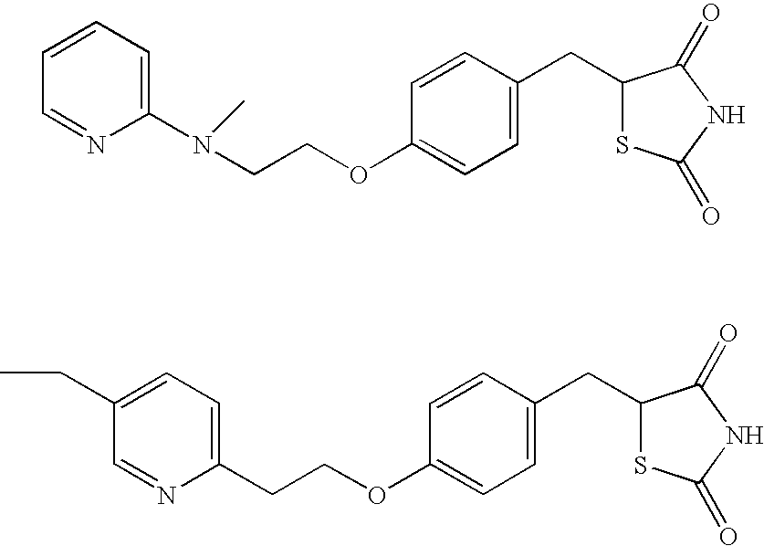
C1=NC(N(CCOC2=CC=C(CC3SC(=O)NC3=O)C=C2)C)=CC=C1.C1=NC(CCOC2=CC=C(CC3SC(=O)NC3=O)C=C2)=CC=C1CC
